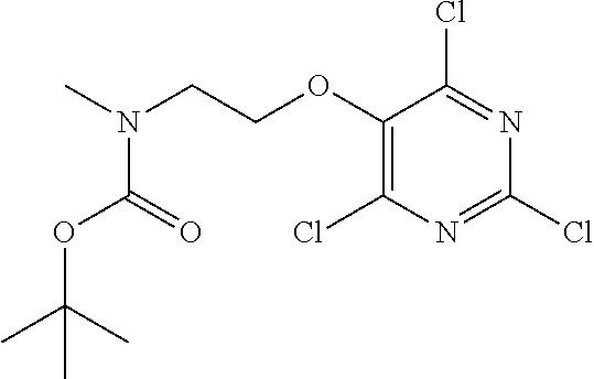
C1(OCCN(C)C(OC(C)(C)C)=O)=C(Cl)N=C(Cl)N=C1Cl
